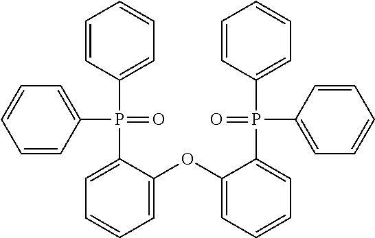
C1=C(OC2=CC=CC=C2P(C2=CC=CC=C2)(=O)C2=CC=CC=C2)C(P(=O)(C2=CC=CC=C2)C2=CC=CC=C2)=CC=C1
